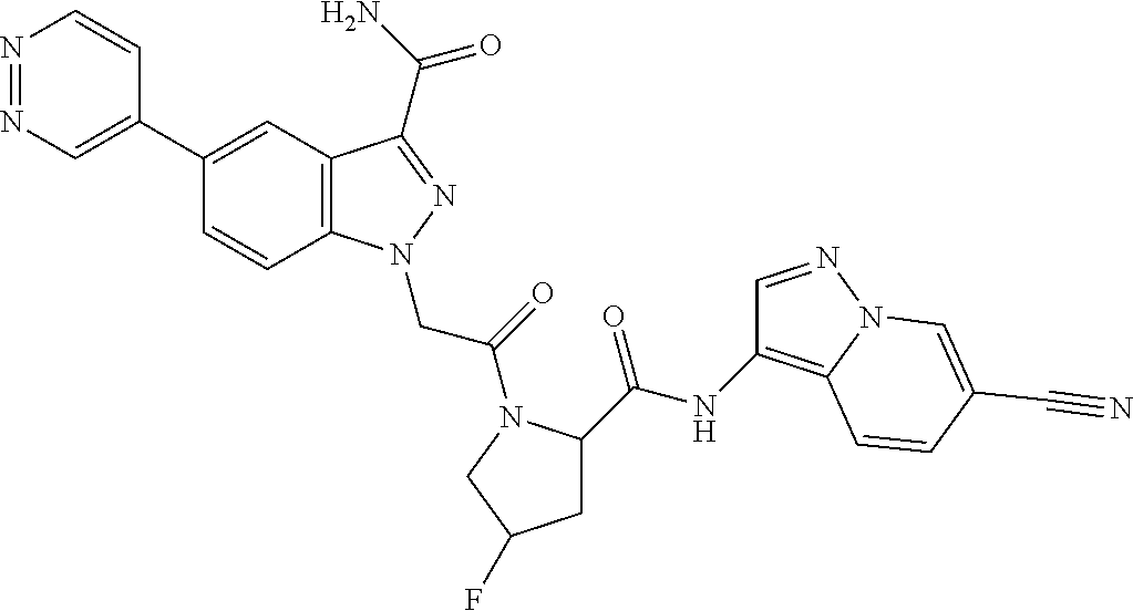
C1(C2=CN=NC=C2)=CC2=C(C=C1)N(CC(=O)N1C(C(=O)NC3=C4N(N=C3)C=C(C#N)C=C4)CC(F)C1)N=C2C(N)=O
